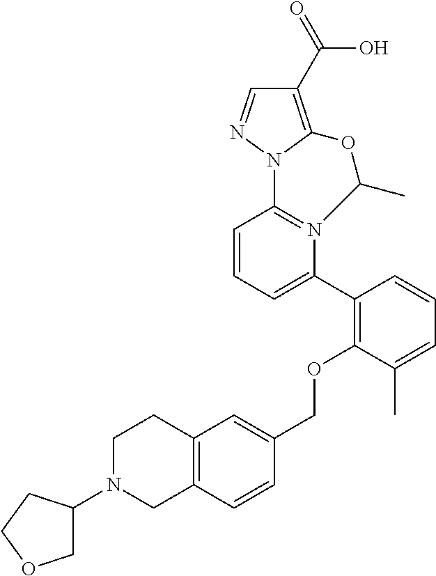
C1=CC=C(C2=C(OCC3=CC4=C(C=C3)CN(C3COCC3)CC4)C(C)=CC=C2)N2=C1N1N=CC(C(=O)O)=C1OC2C
